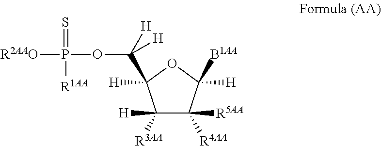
C1([H])([R3AA])C([R5AA])([R4AA])C([B1AA])([H])OC1(C([H])(OP([R2AAO])(=S)[R1AA])[H])[H]
